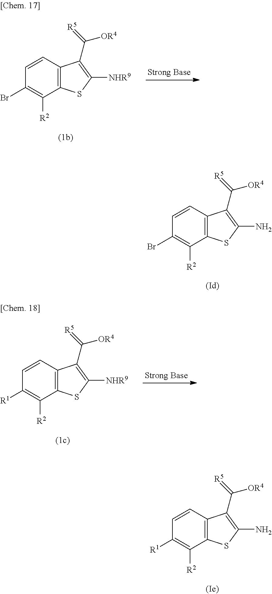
C1=CC2=C(C([R2])=C1Br)SC(N)=C2C(=[R5])[OR4].C1=CC2=C(C([R2])=C1Br)SC([NHR9])=C2C(=[R5])[OR4].C1=CC2=C(C([R2])=C1[R1])SC(N)=C2C(=[R5])[OR4].C1=CC2=C(C([R2])=C1[R1])SC([NHR9])=C2C(=[R5])[OR4]
